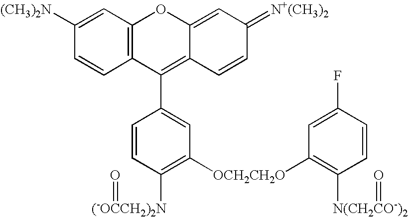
C1([(CH3)2N])=CC2=C(C=C1)C(C1=CC([OCH2CH2O]C3=C([N(CH2CO-)2]=O)C=CC(F)=C3)=C([(-OCCH2)2N]=O)C=C1)=C1C(=CC(=[N+(CH3)2])C=C1)O2
